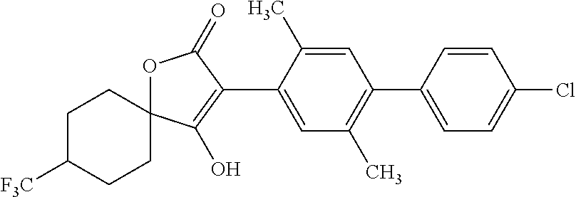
C1C([F3C])CCC2(C1)OC(=O)C(C1=CC(C)=C(C3=CC=C(Cl)C=C3)C=C1C)=C2O
